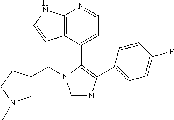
C1=NC(C2=CC=C(F)C=C2)=C(C2=CC=NC3=C2C=CN3)N1CC1CN(C)CC1
